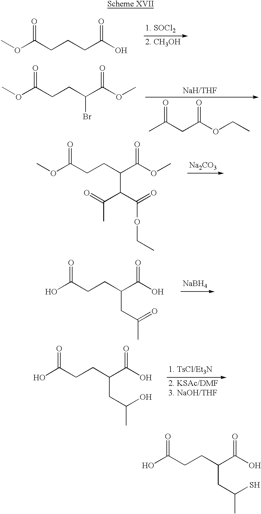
COC(CCCC(O)=O)=O.COC(CCC(C(OC)=O)Br)=O.C(CC(OCC)=O)(C)=O.COC(CCC(C(OC)=O)C(C(=O)OCC)C(=O)C)=O.[Na2CO3].OC(CCC(C(O)=O)CC(=O)C)=O.[NaBH4].OC(CCC(C(O)=O)CC(O)C)=O.OC(CCC(C(O)=O)CC(S)C)=O
